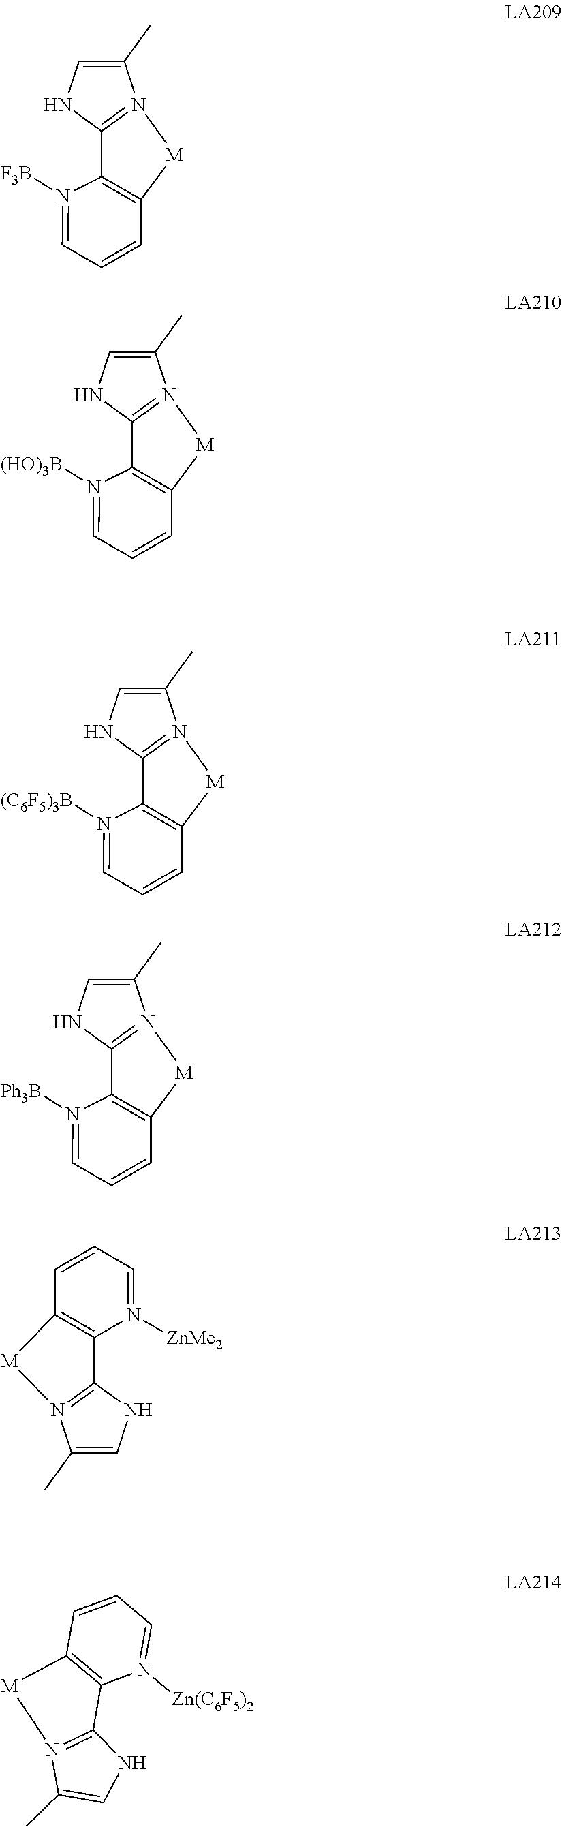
C1=N([F3B])C2=C(C=C1)[M]N1=C2NC=C1C.C1=N([(HO)3B])C2=C(C=C1)[M]N1=C2NC=C1C.C1=N([(C6F5)3B])C2=C(C=C1)[M]N1=C2NC=C1C.C1=N([Ph3B])C2=C(C=C1)[M]N1=C2NC=C1C.C1(C)=CNC2=N1[M]C1=C2N([ZnMe2])=CC=C1.C1(C)=CNC2=N1[M]C1=C2N([Zn(C6F5)2])=CC=C1
